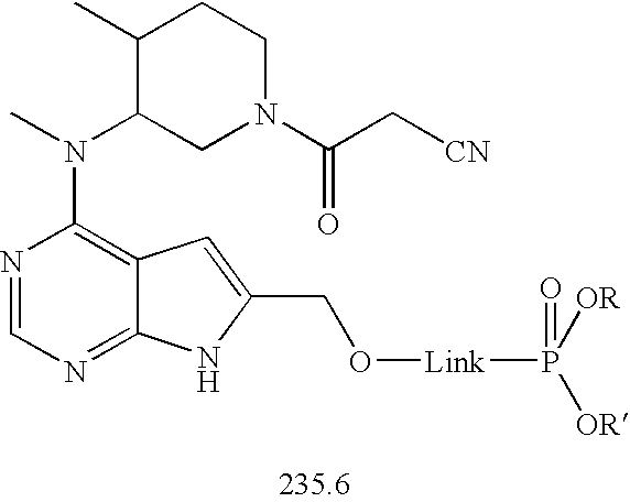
N1=CN=C2C(=C1N(C)C1CN(C(C[CN])=O)CCC1C)C=C(CO[Link]P([OR])([OR])=O)N2
